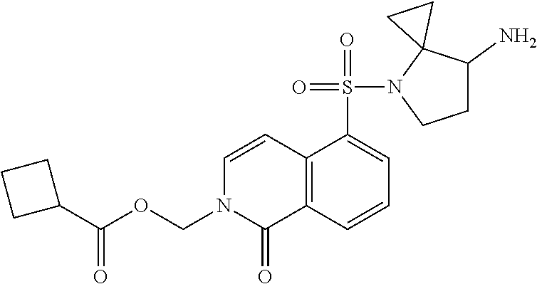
C1C(N)C2(N(S(=O)(=O)C3=CC=CC4=C3C=CN(COC(C3CCC3)=O)C4=O)C1)CC2
